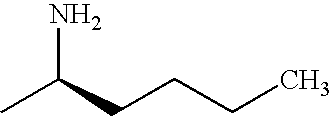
CC(CCCC)N
